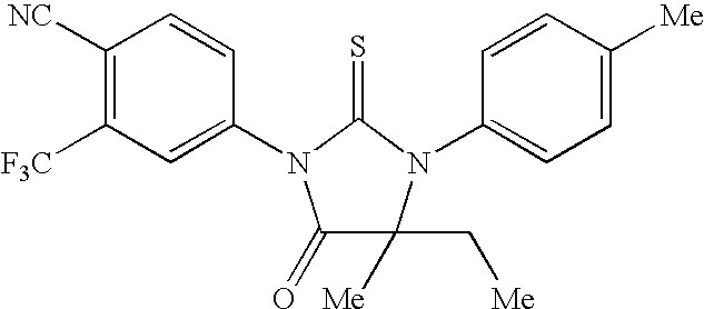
C1([NC])=C([F3C])C=C(N2C(=O)C(C[Me])([Me])N(C3=CC=C([Me])C=C3)C2=S)C=C1
